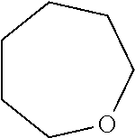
C1CCOCCC1
